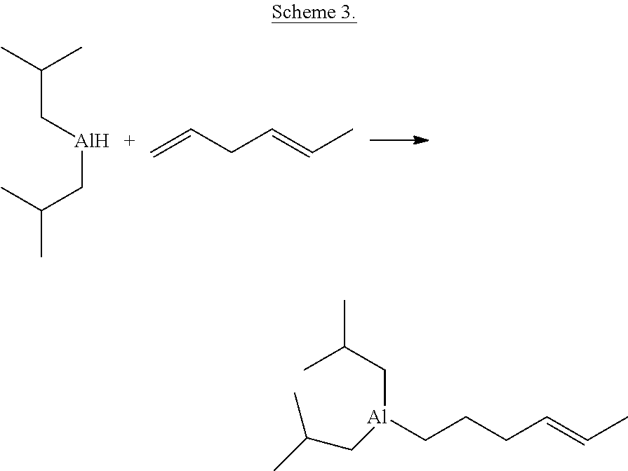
C(C(C)C)[Al]CC(C)C.C=CCC=CC.C([Al](CCCC=CC)CC(C)C)C(C)C
